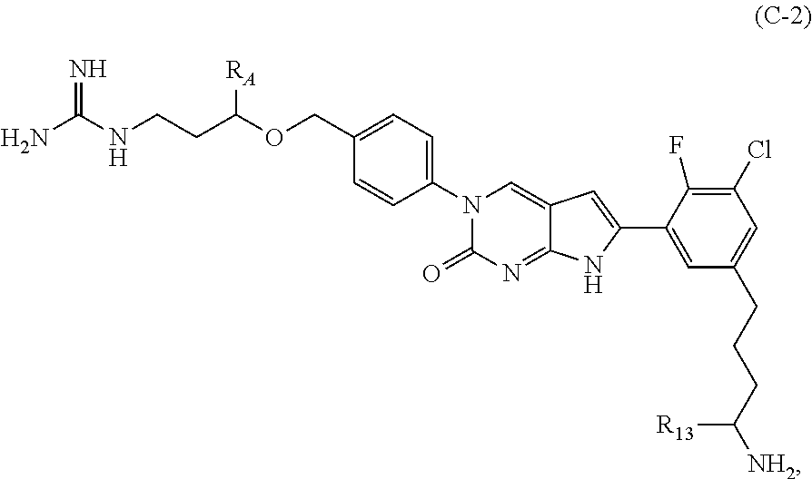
C1=C(COC(CCNC(=N)N)[RA])C=CC(N2C(=O)N=C3C(=C2)C=C(C2=CC(CCCC([NH2])[R13])=CC(Cl)=C2F)N3)=C1
